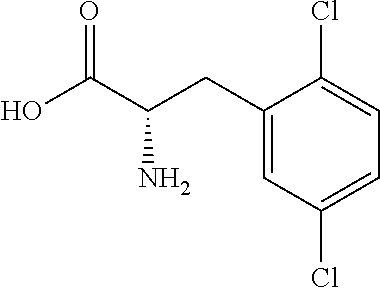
C1(CC(C(O)=O)N)=CC(Cl)=CC=C1Cl
